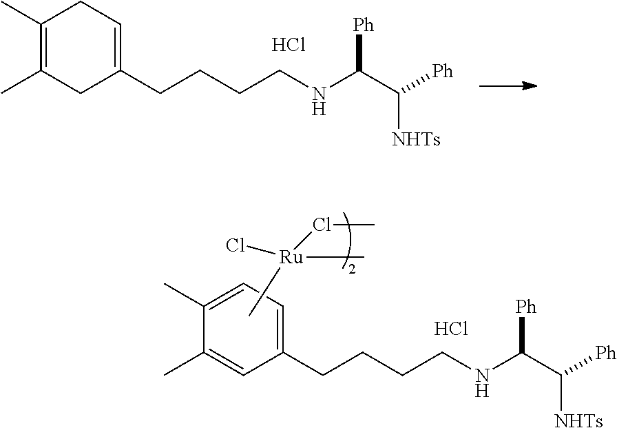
C1(C)=CC=C(CCCCNC(C([Ph])[NHTs])[Ph])C=C1C.Cl.C[Ru](C)(ClC)Cl.C1(C)=C(C)CC(CCCCNC(C([Ph])[NHTs])[Ph])=CC1.Cl
